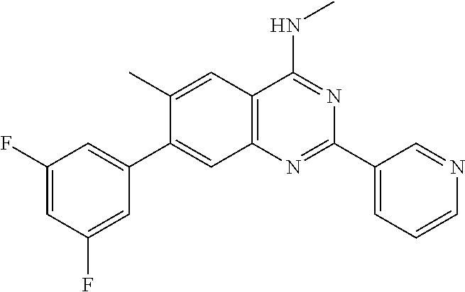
CC1=CC2=C(N=C(C3=CC=CN=C3)N=C2NC)C=C1C1=CC(F)=CC(F)=C1
